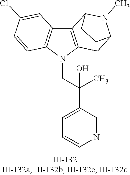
N1(CC(C2=CC=CN=C2)(C)O)C2=C(C3=C1C=CC(Cl)=C3)C1N(C)C(C2)CC1
